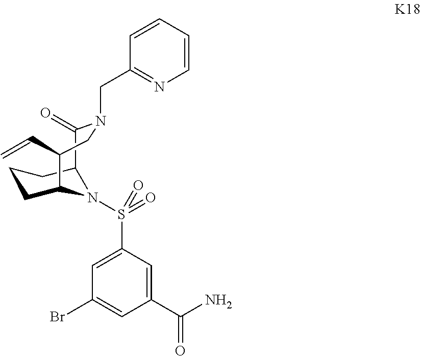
C1(C(N)=O)=CC(S(=O)(=O)N2C3CCCC2C(=O)N(CC2=NC=CC=C2)CC3C=C)=CC(Br)=C1
